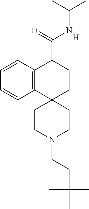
C12=C(C=CC=C1)C(C(NC(C)C)=O)CCC21CCN(CCC(C)(C)C)CC1.[H]
